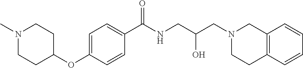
C1=C(OC2CCN(C)CC2)C=CC(C(NCC(CN2CCC3=C(C2)C=CC=C3)O)=O)=C1
